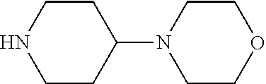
C1CC(N2CCOCC2)CCN1
